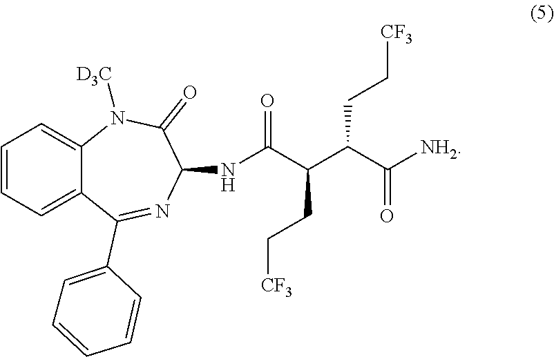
C12=CC=CC=C1C(C1=CC=CC=C1)=NC(NC(C(C(C([NH2])=O)CC[CF3])CC[CF3])=O)C(=O)N2[D3C]
